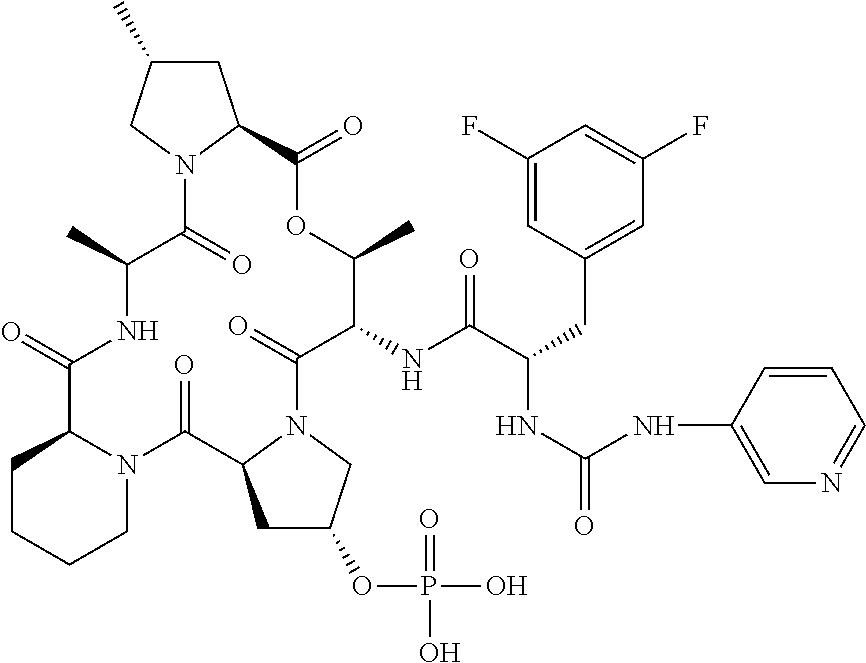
C1CCCN2C1C(=O)NC(C)C(=O)N1C(CC(C)C1)C(=O)OC(C)C(NC(C(CC1=CC(F)=CC(F)=C1)NC(=O)NC1=CN=CC=C1)=O)C(=O)N1C(C2=O)CC(OP(O)(=O)O)C1
